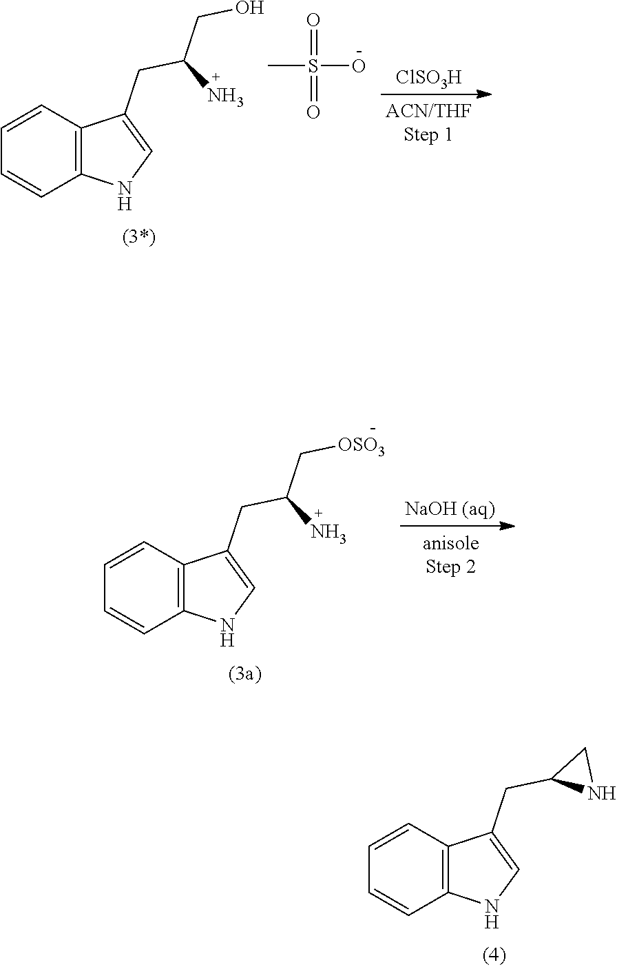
C12=C(C=CC=C1)C(CC(N)CO)=CN2.CS(=O)(O)=O.[ClSO3H].C12=C(C=CC=C1)C(CC(N)C[OSO3])=CN2.C12=C(C=CC=C1)C(CC1NC1)=CN2
